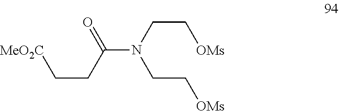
O=C(CC[MeO2C])N(CC[OMs])CC[OMs]
